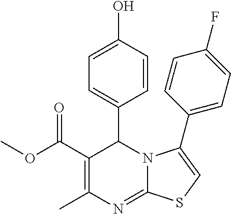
C1(C(OC)=O)=C(C)N=C2N(C1C1=CC=C(O)C=C1)C(C1=CC=C(F)C=C1)=CS2
